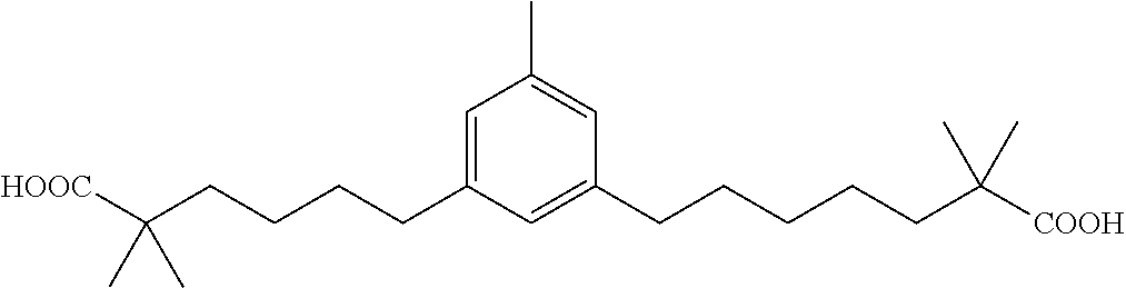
C1=C(CCCCC([HOOC])(C)C)C=C(CCCCCC([COOH])(C)C)C=C1C
